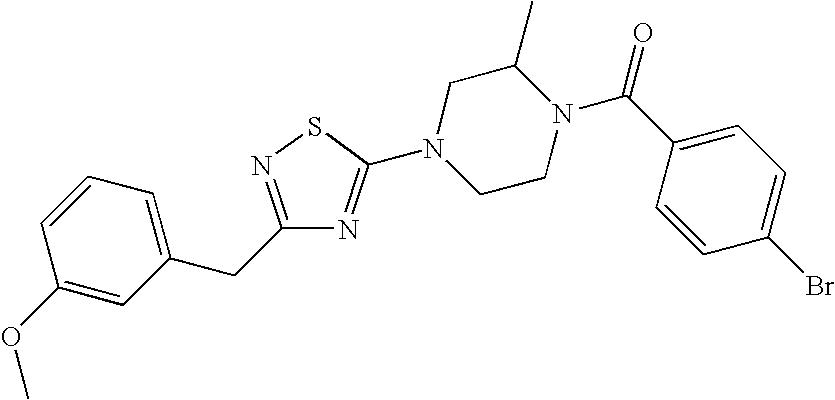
C1(OC)=CC(CC2=NSC(N3CCN(C(C4=CC=C(Br)C=C4)=O)C(C)C3)=N2)=CC=C1
